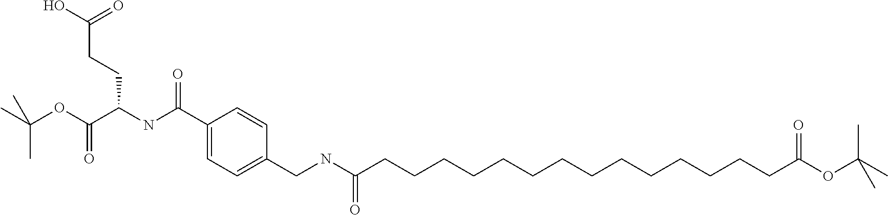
C(CCCCCCCCCCCCCCC(OC(C)(C)C)=O)(NCC1=CC=C(C(NC(C(OC(C)(C)C)=O)CCC(O)=O)=O)C=C1)=O
